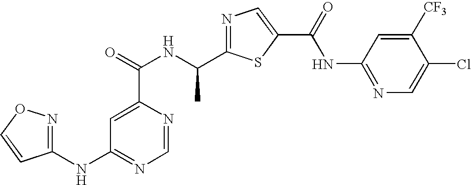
N1=C(C(NC(=O)C2=CC(NC3=NOC=C3)=NC=N2)C)SC(C(=O)NC2=NC=C(Cl)C([CF3])=C2)=C1
